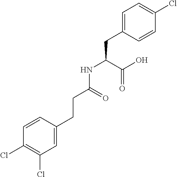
C1=C(CCC(NC(CC2=CC=C(Cl)C=C2)C(O)=O)=O)C=CC(Cl)=C1Cl
